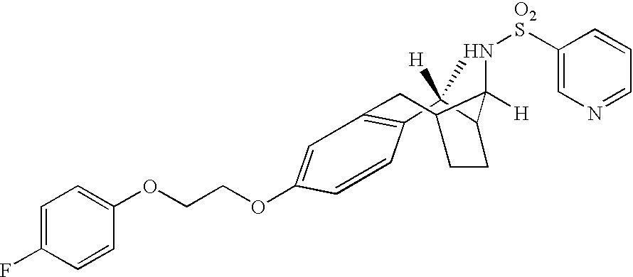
C1([H])(C)C2C(N[O2S]C3=CN=CC=C3)([H])C(CC3=C1C=CC(OCCOC1=CC=C(F)C=C1)=C3)CC2
